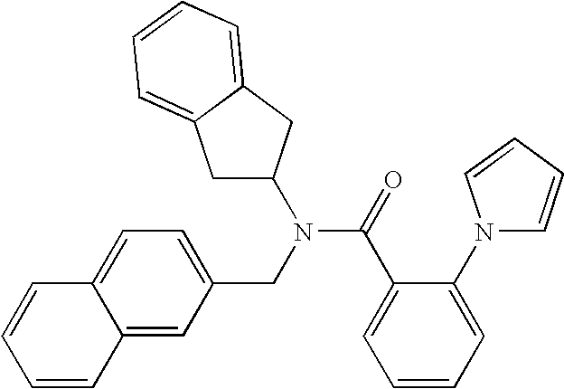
C12=CC(CN(C(=O)C3=CC=CC=C3N3C=CC=C3)C3CC4=CC=CC=C4C3)=CC=C1C=CC=C2
